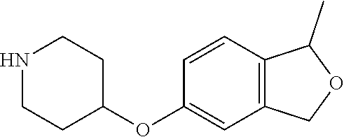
N1CCC(OC2=CC3=C(C=C2)C(C)OC3)CC1
